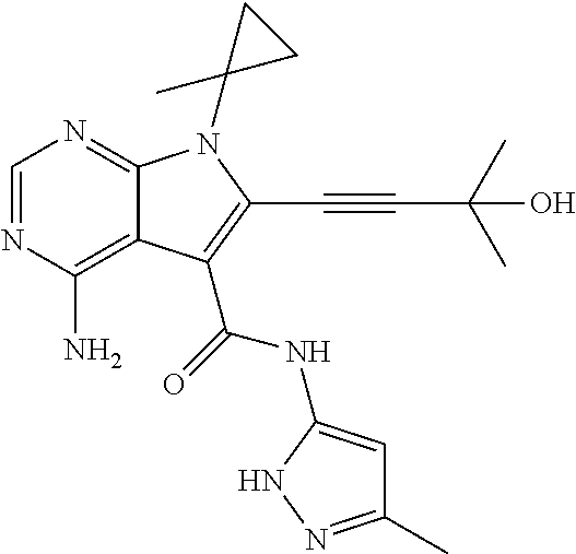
C1=NC(N)=C2C(=N1)N(C1(C)CC1)C(C#CC(C)(C)O)=C2C(=O)NC1=CC(C)=NN1
